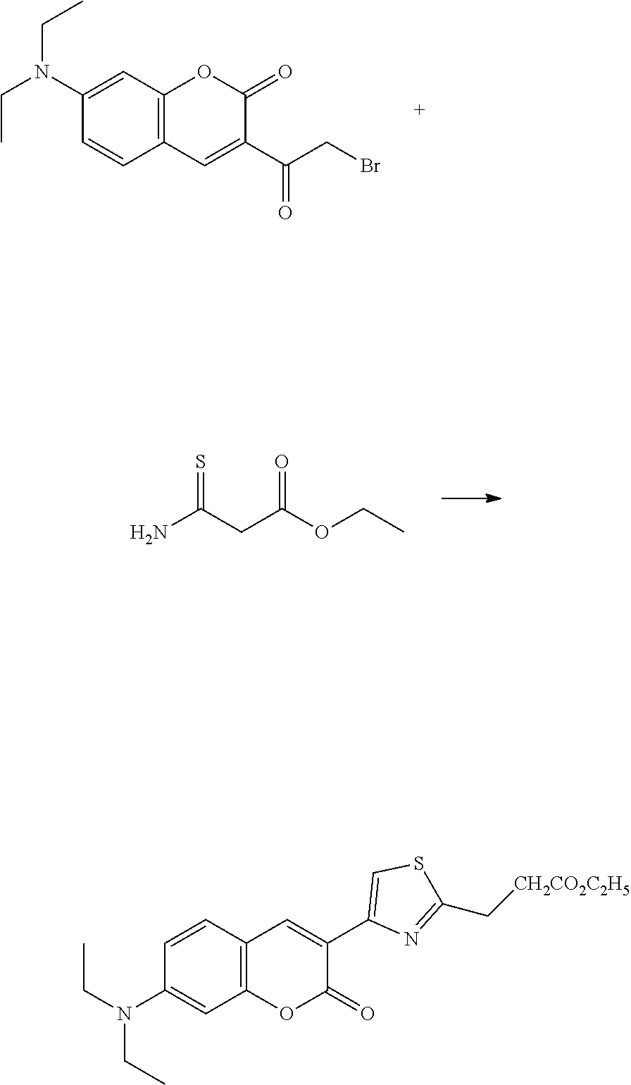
S=C(N)CC(OCC)=O.C1(N(CC)CC)=CC2=C(C=C1)C=C(C(CBr)=O)C(=O)O2.C1(N(CC)CC)=CC2=C(C=C1)C=C(C1=CSC(C[CH2CO2C2H5])=N1)C(=O)O2
